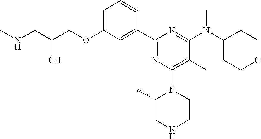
C1=C(OCC(CNC)O)C=C(C2=NC(N3C(C)CNCC3)=C(C)C(N(C3CCOCC3)C)=N2)C=C1
